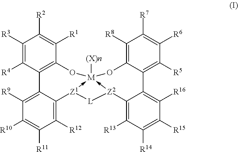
C12=C([R13])C([R14])=C([R15])C([R16])=C1C1=C([R5])C([R6])=C([R7])C([R8])=C1O[M]13([(X)n])-[Z1](C4=C([R12])C([R11])=C([R10])C([R9])=C4C4=C(C([R1])=C([R2])C([R3])=C4[R4])O1)[L][Z2]->32
